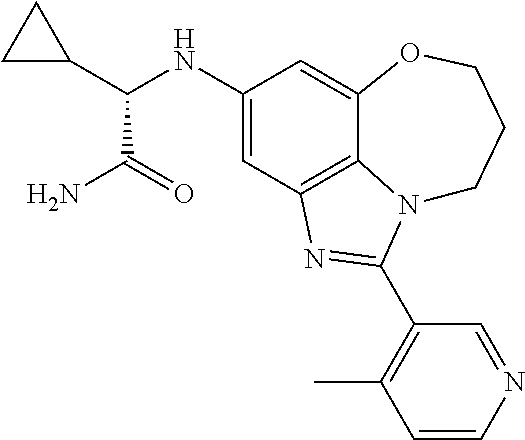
C1(NC(C2CC2)C(N)=O)=CC2=C3C(=C1)OCCCN3C(C1=C(C)C=CN=C1)=N2
